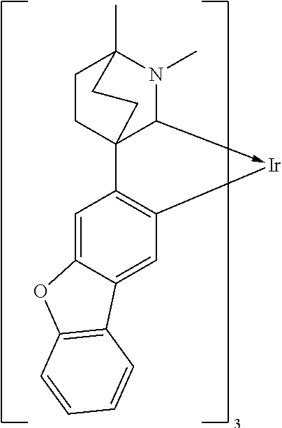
C1CC23C(->[Ir]C4=C2C=C2C(=C4)C4=C(O2)C=CC=C4)N(C)C1(C)CC3
